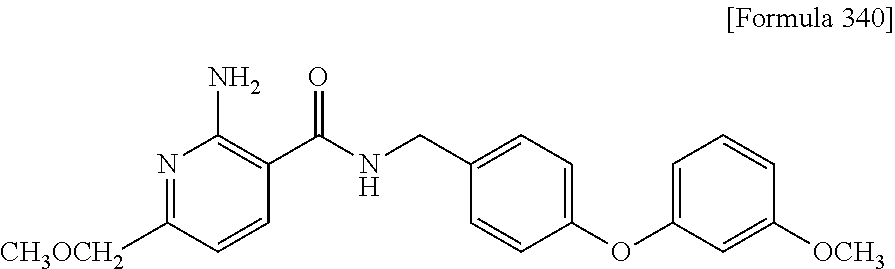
N1=C([CH3OCH2])C=CC(C(NCC2=CC=C(OC3=CC=CC([OCH3])=C3)C=C2)=O)=C1N
